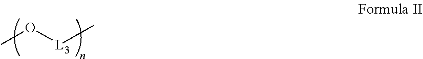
CO[L3]C
